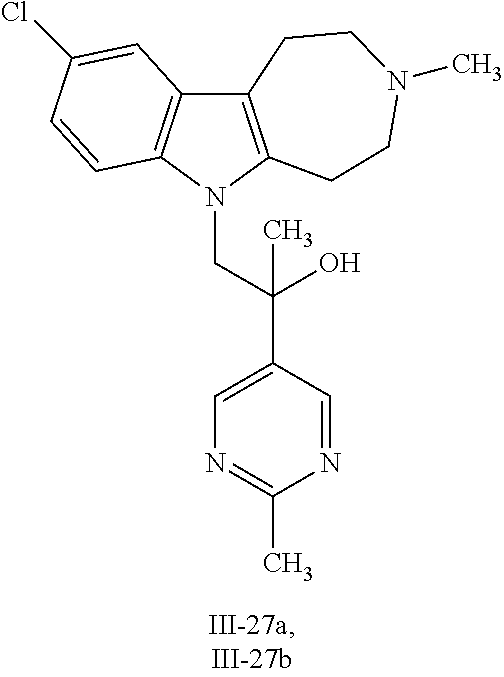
C12=C(N(CC(C3=CN=C(C)N=C3)(O)C)C3=C1C=C(Cl)C=C3)CCN(C)CC2
